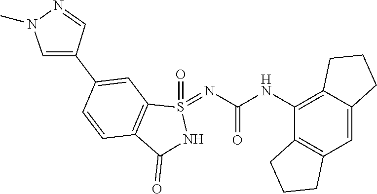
C12=C(C=C3C(=C1NC(=O)N=S1(=O)C4=C(C(=O)N1)C=CC(C1=CN(C)N=C1)=C4)CCC3)CCC2
